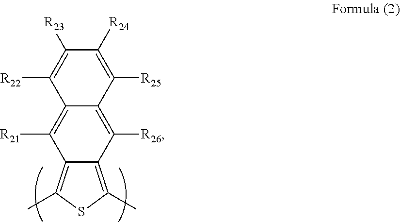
C12=C(C)SC(C)=C1C([R26])=C1C(=C2[R21])C([R22])=C([R23])C([R24])=C1[R25]
